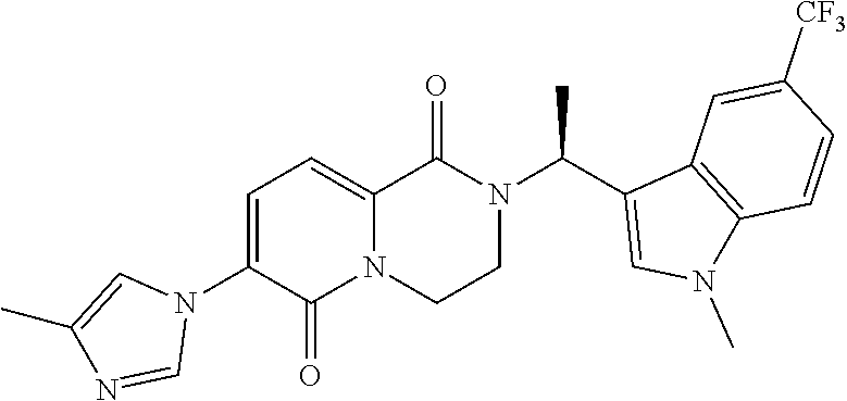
C1(N2C=C(C)N=C2)=CC=C2N(C1=O)CCN(C(C1=CN(C)C3=C1C=C([CF3])C=C3)C)C2=O
